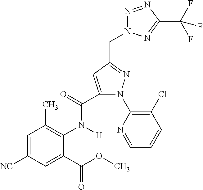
C1=C([NC])C=C(C(OC)=O)C(N([H])C(=O)C2=CC(CN3N=NC(C(F)(F)F)=N3)=NN2C2=C(Cl)C=CC=N2)=C1C
